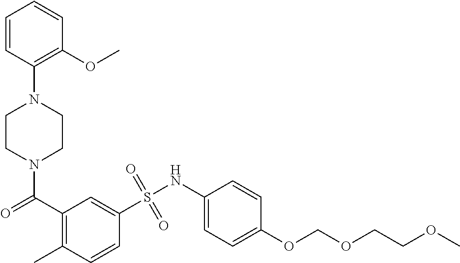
N1(C(C2=C(C)C=CC(S(NC3=CC=C(OCOCCOC)C=C3)(=O)=O)=C2)=O)CCN(C2=C(OC)C=CC=C2)CC1
